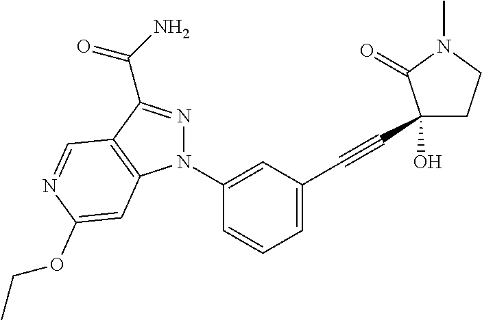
C1(N2N=C(C(=O)N)C3=C2C=C(OCC)N=C3)=CC(C#CC2(O)CCN(C)C2=O)=CC=C1
